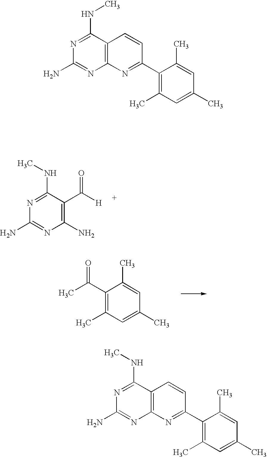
C1(C([H])=O)=C(N)N=C(N)N=C1NC.C1=C(C)C(C(C)=O)=C(C)C=C1C.C12=C(N=C(C3=C(C)C=C(C)C=C3C)C=C1)N=C(N)N=C2NC.C12=C(N=C(C3=C(C)C=C(C)C=C3C)C=C1)N=C(N)N=C2NC
